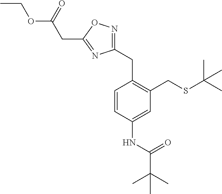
C1=CC(NC(C(C)(C)C)=O)=CC(CSC(C)(C)C)=C1CC1=NOC(CC(OCC)=O)=N1
